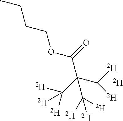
O(C(=O)C(C([D])([D])[D])(C([D])([D])[D])C([D])([D])[D])CCCC
